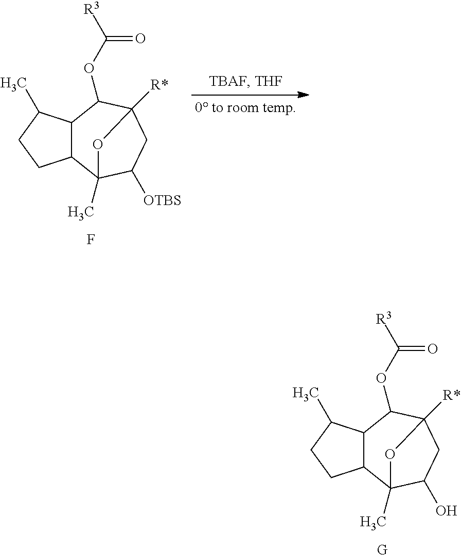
C12C(C(C)CC1)C(OC([R3])=O)C1([R*])CC(O)C2(C)O1.[G].C12C(C(C)CC1)C(OC([R3])=O)C1([R*])CC([OTBS])C2(C)O1.F
